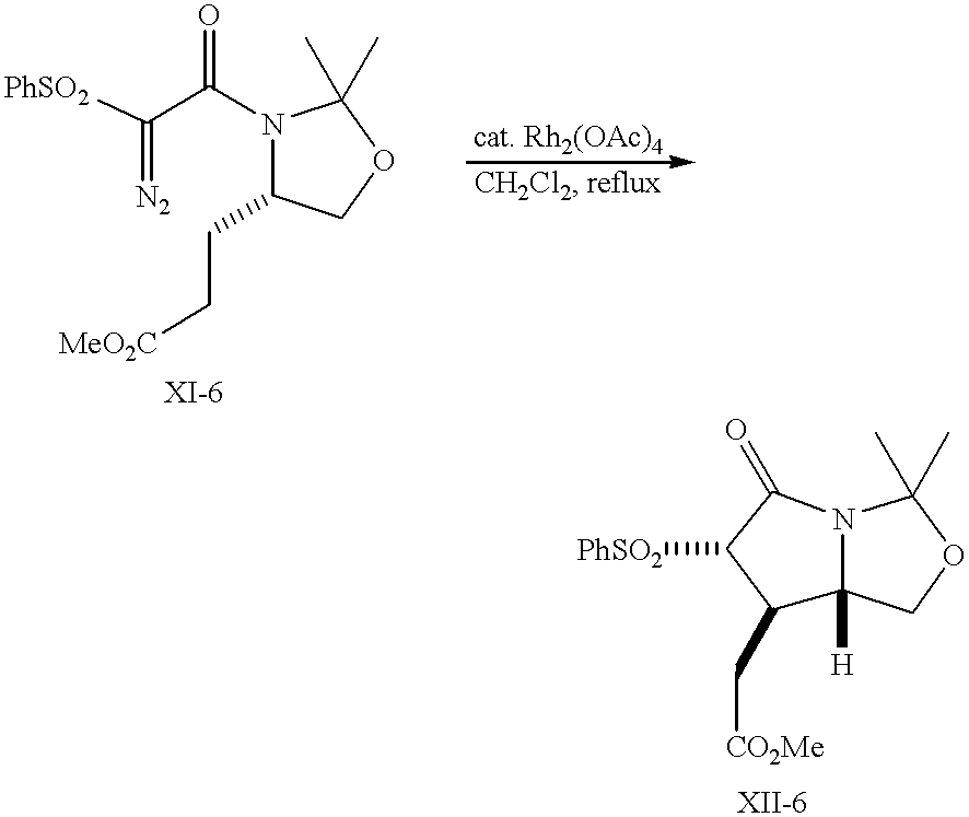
C(=[N2])(C(N1C(CC[MeO2C])COC1(C)C)=O)[PhSO2].C1(C[CO2Me])C2([H])N(C(=O)C1[PhSO2])C(C)(C)OC2
